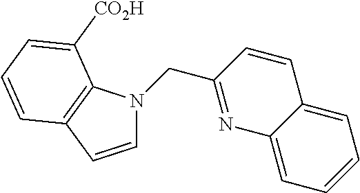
C1=CC2=C(N1CC1=NC3=CC=CC=C3C=C1)C([CO2H])=CC=C2
